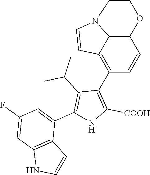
C12=C3C(=C(C4=C([COOH])NC(C5=CC(F)=CC6=C5C=CN6)=C4C(C)C)C=C1)C=CN3CCO2
